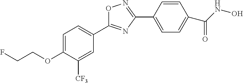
C1=C(OCCF)C([CF3])=CC(C2=NC(C3=CC=C(C(NO)=O)C=C3)=NO2)=C1
